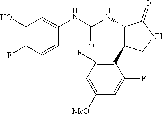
C1(O)=C(F)C=CC(NC(NC2C(C3=C(F)C=C([MeO])C=C3F)CNC2=O)=O)=C1
